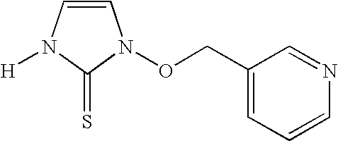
C1=CN([H])C(=S)N1OCC1=CC=CN=C1
